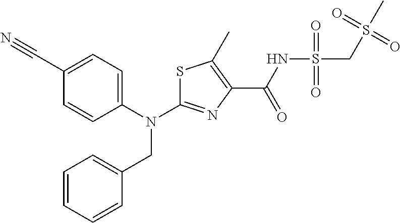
S1C(N(C2=CC=C(C#N)C=C2)CC2=CC=CC=C2)=NC(C(NS(CS(C)(=O)=O)(=O)=O)=O)=C1C
